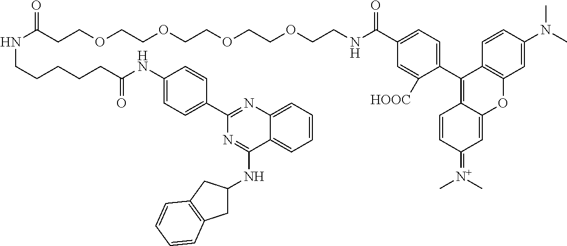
C1=CC=C2C(=C1)C(NC1CC3=C(C1)C=CC=C3)=NC(C1=CC=C(NC(CCCCCNC(CCOCCOCCOCCOCCNC(C3=CC=C(C4=C5C(=CC(=[N+](C)C)C=C5)OC5=C4C=CC(N(C)C)=C5)C([HOOC])=C3)=O)=O)=O)C=C1)=N2
